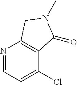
N1=CC=C(Cl)C2=C1CN(C)C2=O
